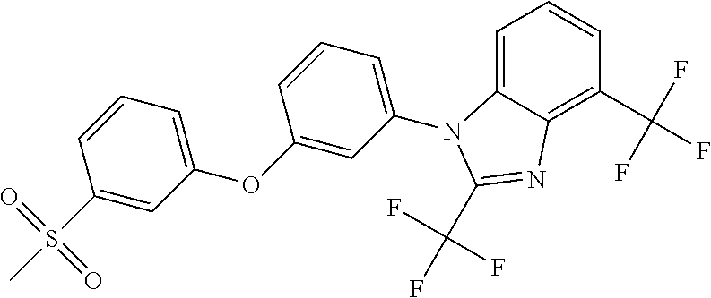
C1(N2C3=CC=CC(C(F)(F)F)=C3N=C2C(F)(F)F)=CC=CC(OC2=CC=CC(S(C)(=O)=O)=C2)=C1
